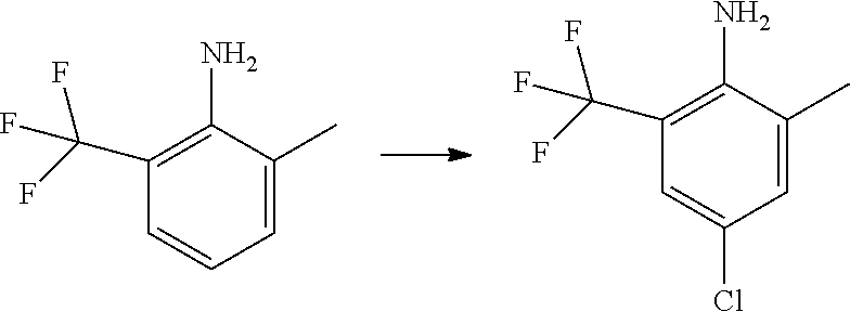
C1=CC=C(C)C(N)=C1C(F)(F)F.C1=C(Cl)C=C(C)C(N)=C1C(F)(F)F
